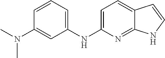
C1=C(NC2=CC=CC(N(C)C)=C2)N=C2C(=C1)C=CN2
